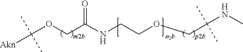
O(CCNC(COC([Akn])(C)C)=O)CC(NC)(C)C
